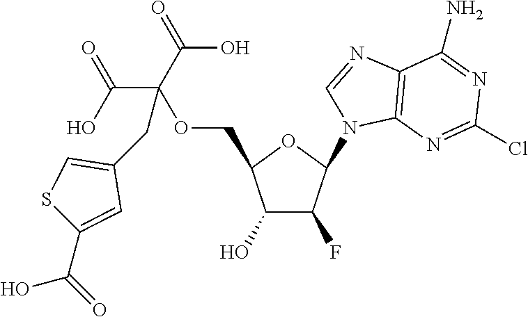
C1(O)C(F)C(N2C3=C(C(N)=NC(Cl)=N3)N=C2)OC1COC(CC1=CSC(C(=O)O)=C1)(C(O)=O)C(=O)O
